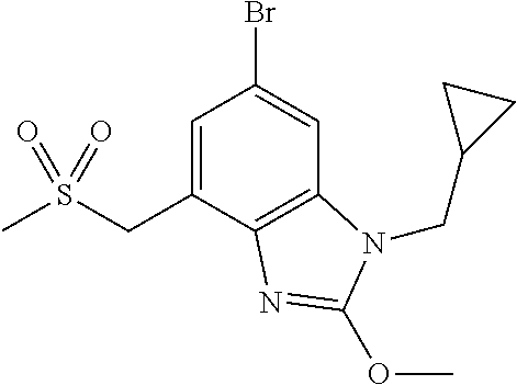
C12=C(C(CS(C)(=O)=O)=CC(Br)=C1)N=C(OC)N2CC1CC1
